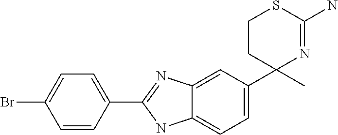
C1=CC(C2=NC3=CC(C4(C)N=C(N)SCC4)=CC=C3N2)=CC=C1Br
